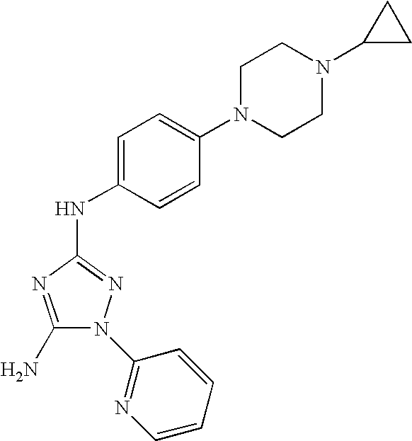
C1(N)=NC(NC2=CC=C(N3CCN(C4CC4)CC3)C=C2)=NN1C1=NC=CC=C1
